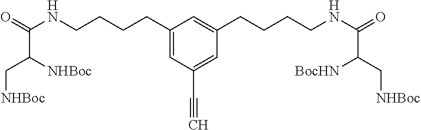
C1(CCCCNC(=O)C([NHBoc])C[NHBoc])=CC(C#C)=CC(CCCCNC(=O)C([BocHN])C[NHBoc])=C1
